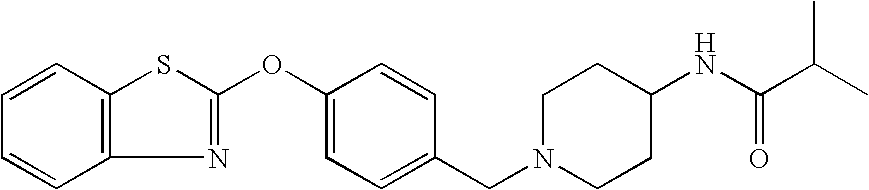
C1=CC2=C(C=C1)N=C(OC1=CC=C(CN3CCC(NC(=O)C(C)C)CC3)C=C1)S2
